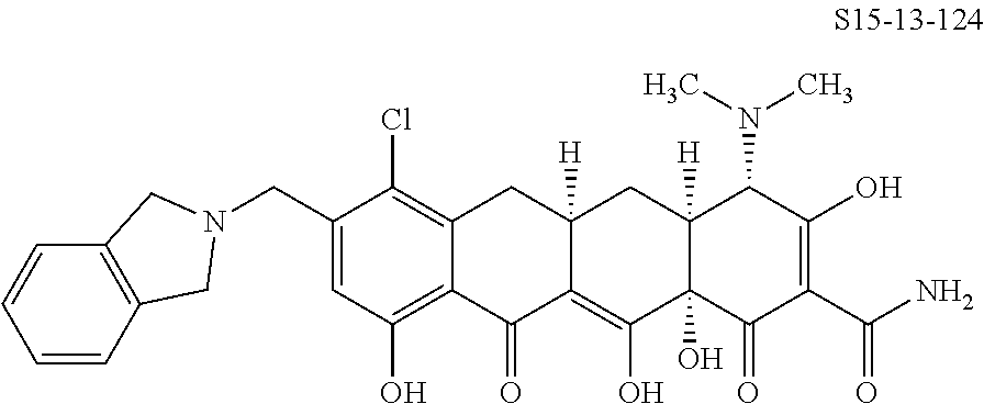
C12=C(Cl)C(CN3CC4=C(C3)C=CC=C4)=CC(O)=C1C(=O)C1=C(O)C3(O)C([H])(CC1([H])C2)C(N(C)C)C(O)=C(C(N)=O)C3=O
